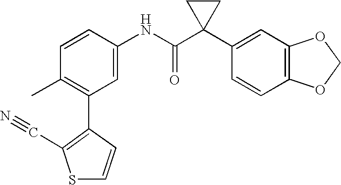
C1=CC(NC(C2(C3=CC4=C(C=C3)OCO4)CC2)=O)=CC(C2=C(C#N)SC=C2)=C1C
